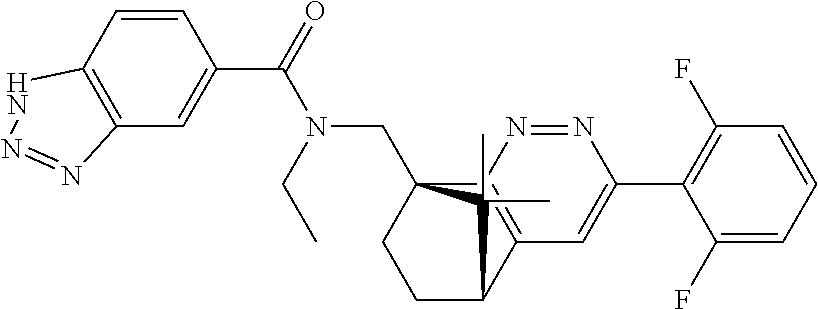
C1(C(=O)N(CC)CC23CCC(C4=C2N=NC(C2=C(F)C=CC=C2F)=C4)C3(C)C)=CC2=C(C=C1)NN=N2
